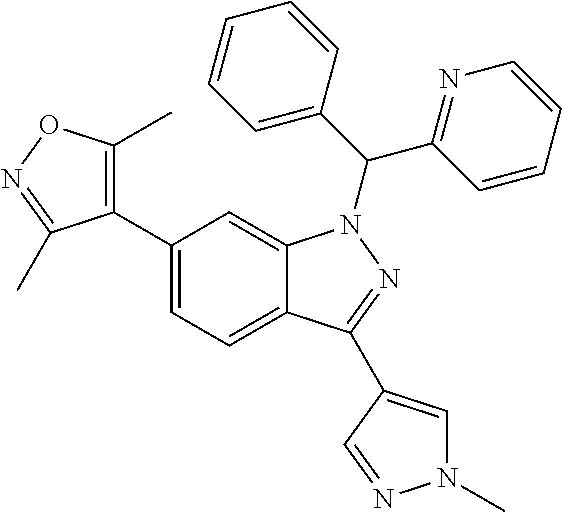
C12=CC=C(C3=C(C)ON=C3C)C=C1N(C(C1=NC=CC=C1)C1=CC=CC=C1)N=C2C1=CN(C)N=C1
